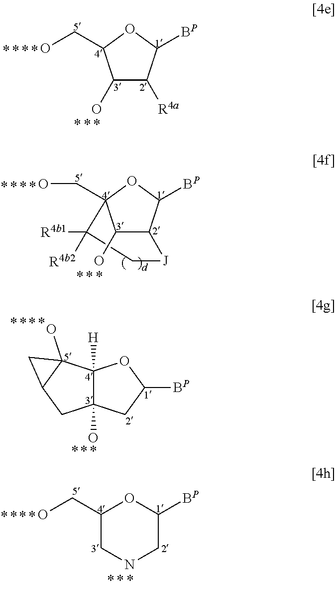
C12([H])C(O)(CC([BP])O1)CC1C2(O)C1.C1(CO)CNCC([BP])O1.[BP]C1C([R4a])C(O)C(CO)O1.C1([R4b1])([R4b2])C[J]C2C(O)C1(CO)OC2[BP]
